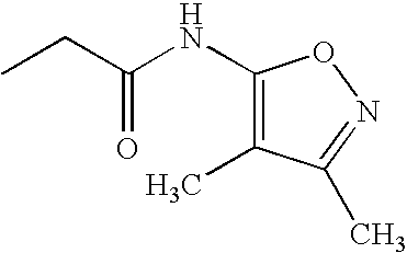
CCC(NC1=C(C)C(C)=NO1)=O
